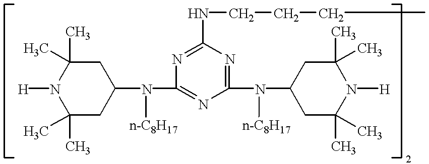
C1(C)(C)CC(N(C2=NC(N(C3CC(C)(C)N([H])C(C)(C)C3)[n-C8H17])=NC(NCCCC)=N2)[n-C8H17])CC(C)(C)N1[H]
